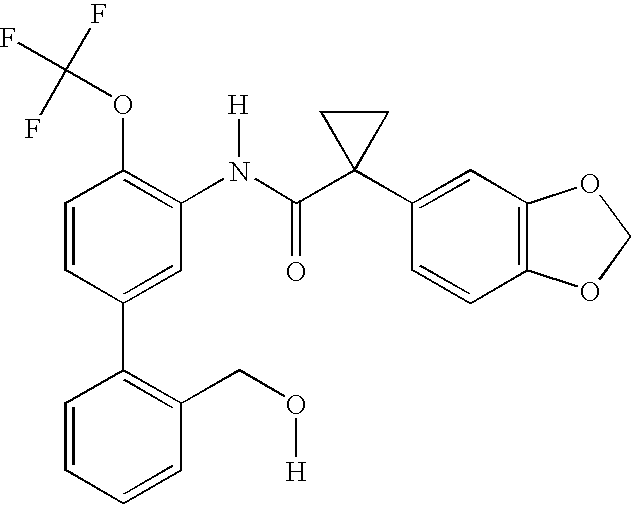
C1(C2=CC(N(C(C3(C4=CC5=C(C=C4)OCO5)CC3)=O)[H])=C(OC(F)(F)F)C=C2)=C(CO[H])C=CC=C1
